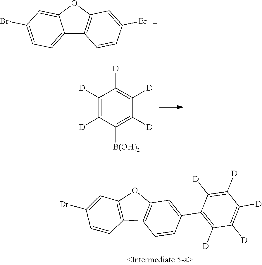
C1([D])=C([D])C([B(OH)2])=C([D])C([D])=C1[D].C12=C(OC3=C1C=CC(C1=C([D])C([D])=C([D])C([D])=C1[D])=C3)C=C(Br)C=C2.C12=CC=C(Br)C=C1OC1=C2C=CC(Br)=C1
